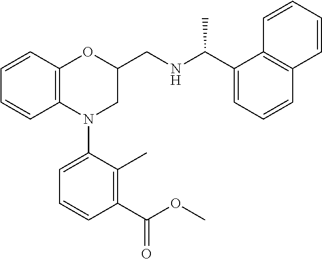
C1=CC2=C(C=C1)N(C1=CC=CC(C(OC)=O)=C1C)CC(CNC(C1=CC=CC3=C1C=CC=C3)C)O2
